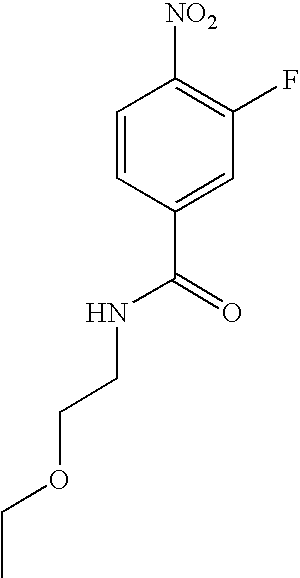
C1=CC(C(=O)NCCOCC)=CC(F)=C1[NO2]
